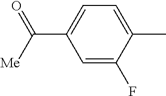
C1=C(F)C(C)=CC=C1C(=O)[Me]
